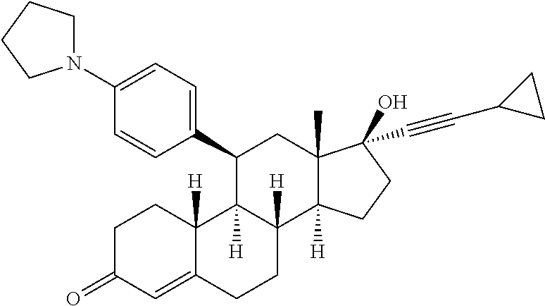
C1(C2C3([H])C([H])(C4([H])C(C)(C2)C(O)(C#CC2CC2)CC4)CCC2=CC(=O)CCC32[H])=CC=C(N2CCCC2)C=C1
